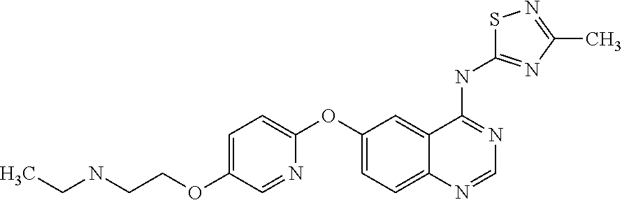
N(CCOC1=CC=C(OC2=CC=C3C(=C2)C(NC2=NC(C)=NS2)=NC=N3)N=C1)CC
